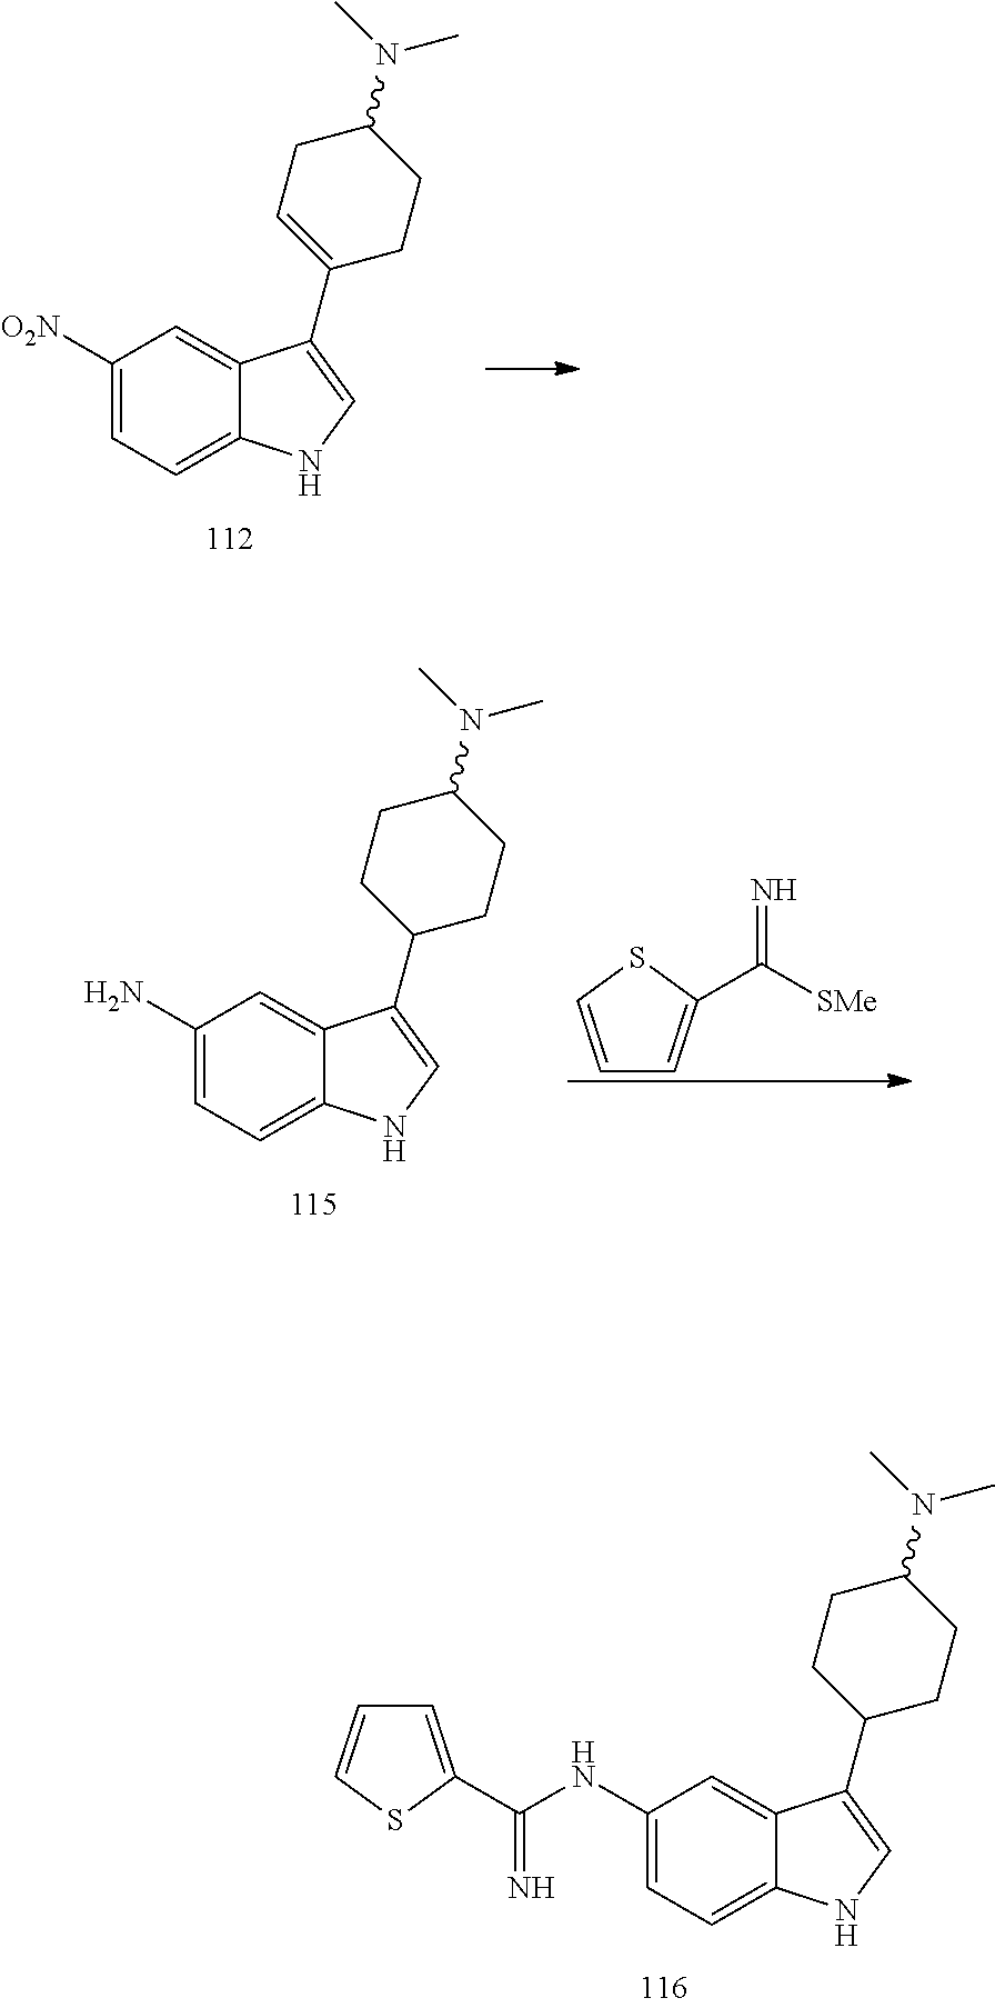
C1([O2N])=CC=C2C(=C1)C(C1=CCC(N(C)C)CC1)=CN2.C1(N)=CC=C2C(=C1)C(C1CCC(N(C)C)CC1)=CN2.C1=CSC(C([SMe])=N)=C1.C1(NC(C2=CC=CS2)=N)=CC=C2C(=C1)C(C1CCC(N(C)C)CC1)=CN2
